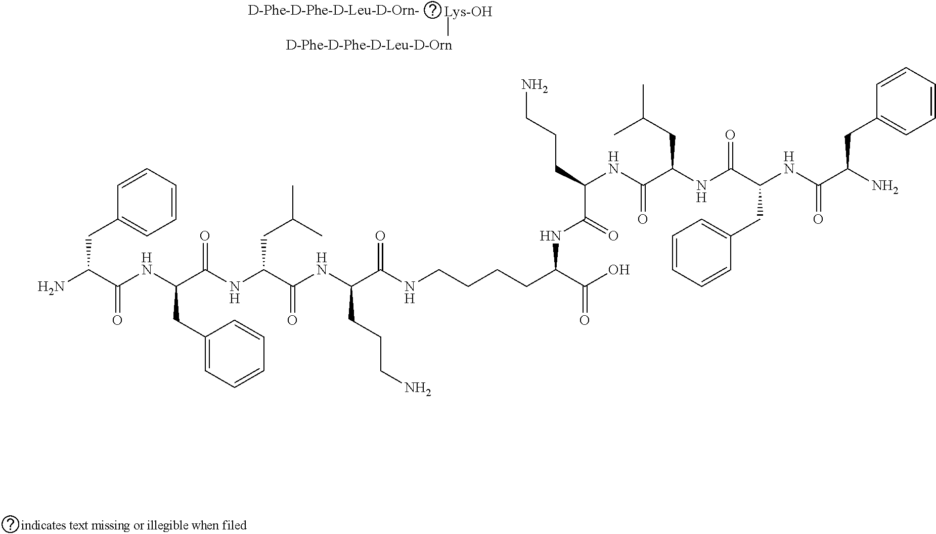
[D-Phe-D-Phe-D-Leu-D-Orn].[Lys-OH].NC(C(NC(C(NC(C(NC(C(NCCCCC(C(O)=O)NC(=O)C(NC(C(NC(C(NC(C(N)CC1=CC=CC=C1)=O)CC1=CC=CC=C1)=O)CC(C)C)=O)CCCN)=O)CCCN)=O)CC(C)C)=O)CC1=CC=CC=C1)=O)CC1=CC=CC=C1
